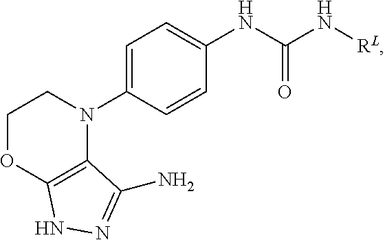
C1=C(N2CCOC3=C2C(N)=NN3)C=CC(NC(=O)N[RL])=C1
